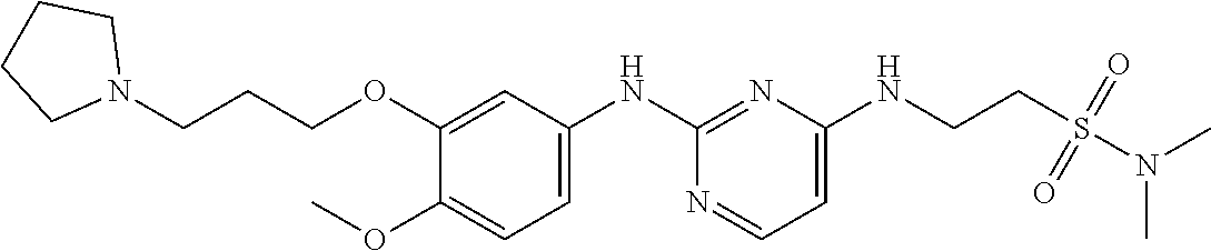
C1(NCCS(N(C)C)(=O)=O)=CC=NC(NC2=CC=C(OC)C(OCCCN3CCCC3)=C2)=N1
